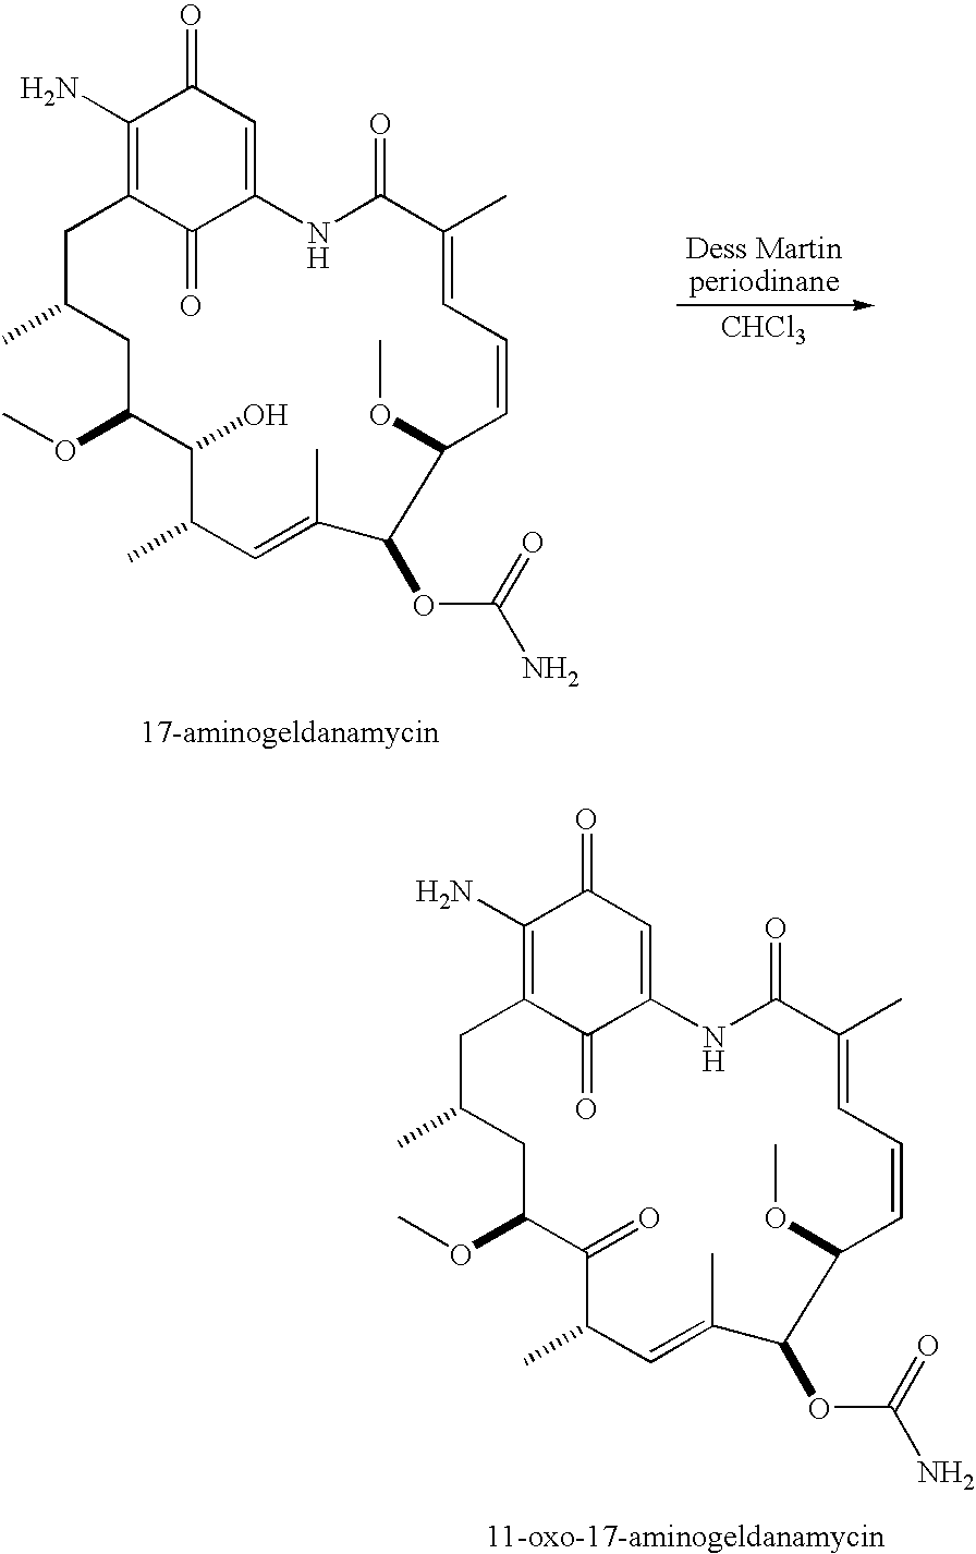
C1(N)=C2C(=O)C(=CC1=O)NC(=O)C(C)=CC=CC(OC)C(OC(N)=O)C(C)=CC(C)C(O)C(OC)CC(C)C2.[CHCl3].C1(N)=C2C(=O)C(=CC1=O)NC(=O)C(C)=CC=CC(OC)C(OC(N)=O)C(C)=CC(C)C(=O)C(OC)CC(C)C2
